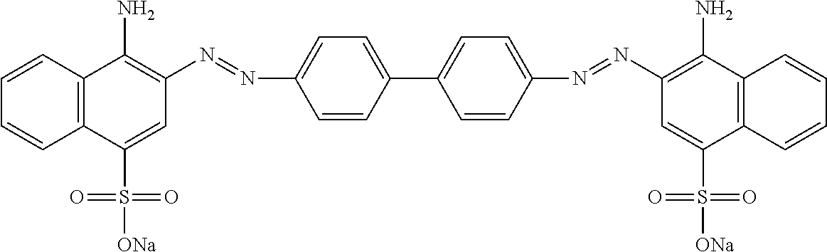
C1=CC2=C(C=C1)C(S([ONa])(=O)=O)=CC(N=NC1=CC=C(C3=CC=C(N=NC4=C(N)C5=C(C(S(=O)(=O)[ONa])=C4)C=CC=C5)C=C3)C=C1)=C2N
